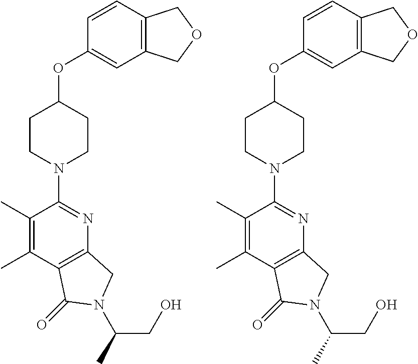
C1(OC2CCN(C3=NC4=C(C(=O)N(C(CO)C)C4)C(C)=C3C)CC2)=CC2=C(C=C1)COC2.C1(OC2CCN(C3=NC4=C(C(=O)N(C(CO)C)C4)C(C)=C3C)CC2)=CC2=C(C=C1)COC2
